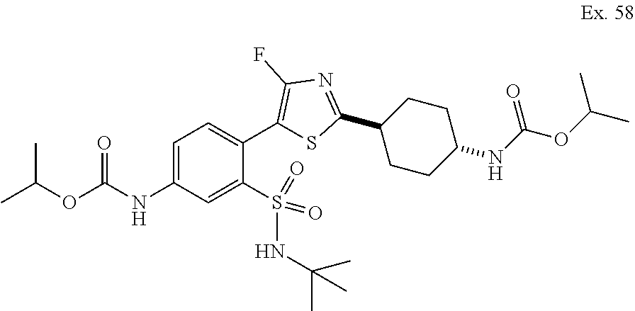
CC(OC(NC1=CC=C(C2=C(F)N=C(C3CCC(NC(OC(C)C)=O)CC3)S2)C(S(NC(C)(C)C)(=O)=O)=C1)=O)C
